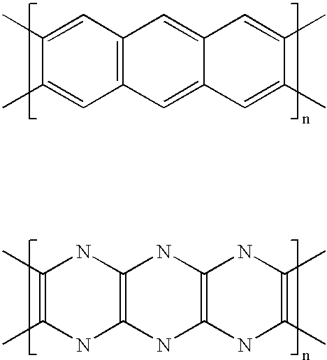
C1(C)=CC2=C(C=C1C)C=C1C(=C2)C=C(C)C(C)=C1.C1(C)=C(C)NC2=C(N1)NC1=C(N2)NC(C)=C(C)N1
